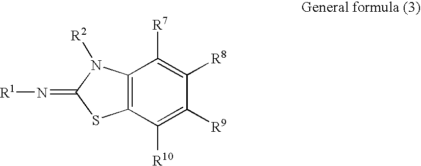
C12=C(C([R10])=C([R9])C([R8])=C1[R7])SC(=N[R1])N2[R2]
